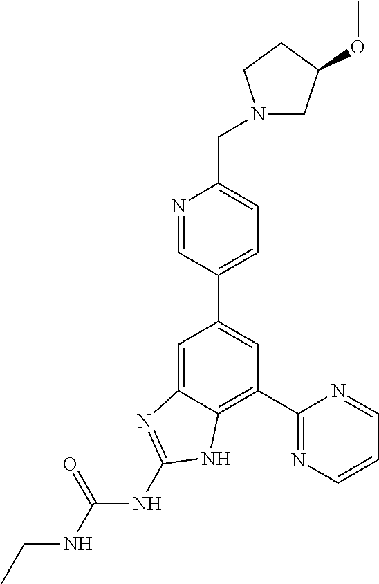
C1(C2=NC=CC=N2)=C2C(=CC(C3=CC=C(CN4CC(OC)CC4)N=C3)=C1)N=C(NC(NCC)=O)N2
